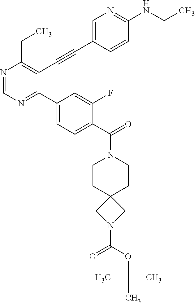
N1=CN=C(C2=CC=C(C(=O)N3CCC4(CC3)CN(C(OC(C)(C)C)=O)C4)C(F)=C2)C(C#CC2=CN=C(NCC)C=C2)=C1CC
